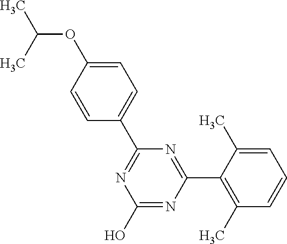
N1=C(C2=CC=C(OC(C)C)C=C2)N=C(C2=C(C)C=CC=C2C)N=C1O
